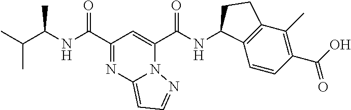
C(C)(C)C(NC(C1=NC2=CC=NN2C(C(NC2C3=C(C(C)=C(C(O)=O)C=C3)CC2)=O)=C1)=O)C
